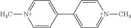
C1=CC(C2=CC=[N+](C)C=C2)=CC=[N+]1C
